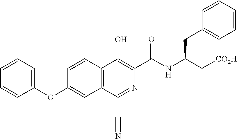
C1(OC2=CC3=C(C=C2)C(O)=C(C(NC(C[CO2H])CC2=CC=CC=C2)=O)N=C3C#N)=CC=CC=C1
